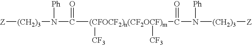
[Z][(CH2)3]N([Ph])C(=O)[(CFOCF2)n(CF2OCF)m]([CF3])([CF3])C(=O)N([Ph])[(CH2)3][Z]
